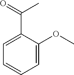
C1=C(OC)C(C(=O)C)=CC=C1
